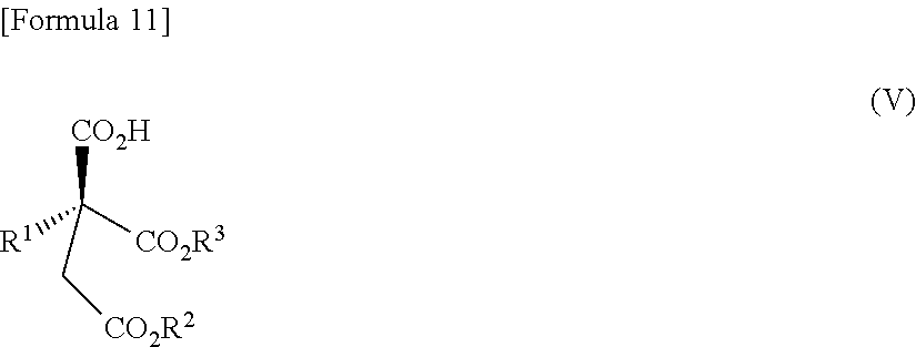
[CO2H]C([R1])([CO2R3])C[CO2R2]
